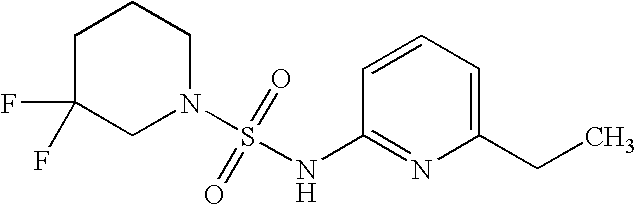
C1C(F)(F)CN(S(=O)(=O)NC2=NC(CC)=CC=C2)CC1
